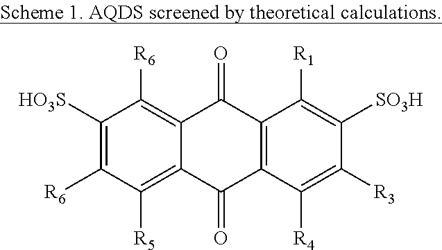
C1([HO3S])=C([R6])C([R5])=C2C(=C1[R6])C(=O)C1=C(C2=O)C([R4])=C([R3])C([SO3H])=C1[R1]
